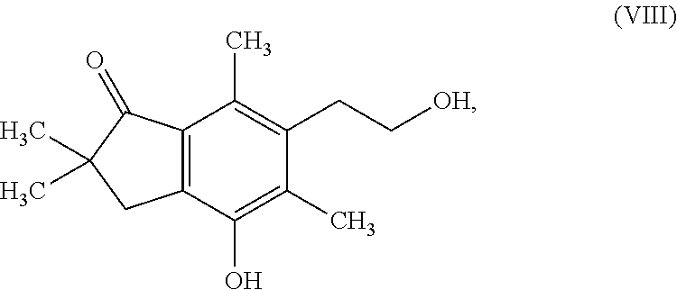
C12=C(C(O)=C(C)C(CC[OH])=C1C)CC(C)(C)C2=O
